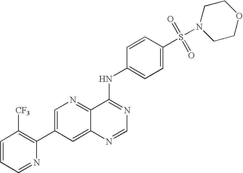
C1=CC=NC(C2=CN=C3C(=C2)N=CN=C3NC2=CC=C(S(=O)(=O)N3CCOCC3)C=C2)=C1[CF3]
